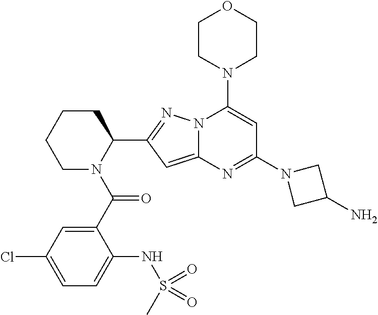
C1N(C(C2=CC(Cl)=CC=C2NS(C)(=O)=O)=O)C(C2=NN3C(=C2)N=C(N2CC(N)C2)C=C3N2CCOCC2)CCC1
